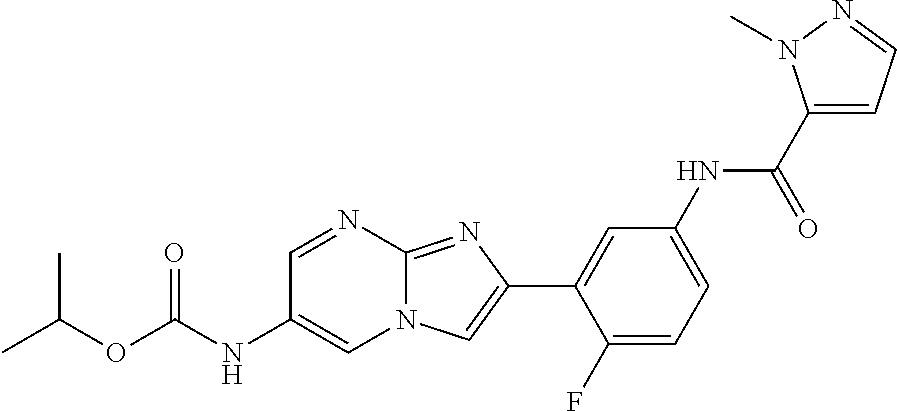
C1=NC2=NC(C3=CC(NC(C4=CC=NN4C)=O)=CC=C3F)=CN2C=C1NC(OC(C)C)=O
